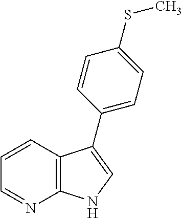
C12=C(C=CC=N1)C(C1=CC=C(SC)C=C1)=CN2
